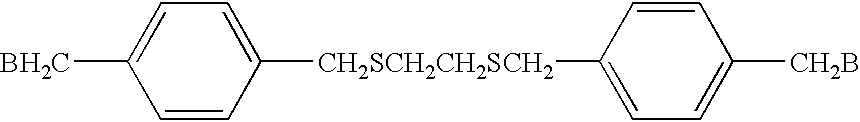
C1=CC([CH2SCH2CH2SCH2]C2=CC=C([CH2B])C=C2)=CC=C1[BH2C]
